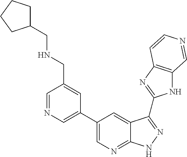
C1=NC=C(C2=CN=C3C(=C2)C(C2=NC4=C(N2)C=NC=C4)=NN3)C=C1CNCC1CCCC1
